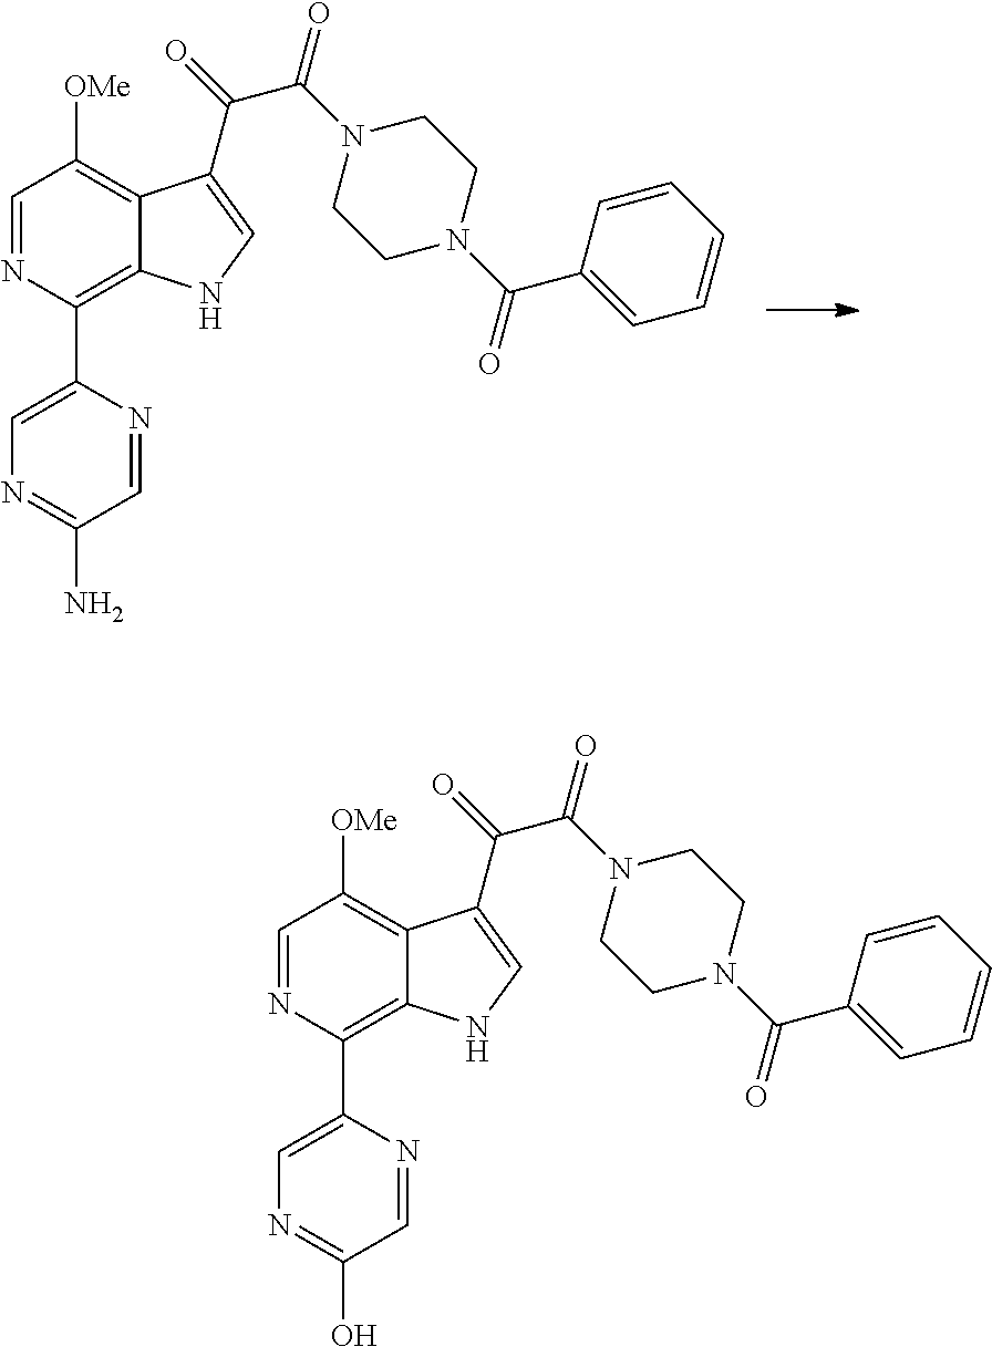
C1=NC(C2=CN=C(N)C=N2)=C2C(=C1[OMe])C(C(=O)C(N1CCN(C(=O)C3=CC=CC=C3)CC1)=O)=CN2.C1=NC(C2=CN=C(O)C=N2)=C2C(=C1[OMe])C(C(=O)C(N1CCN(C(=O)C3=CC=CC=C3)CC1)=O)=CN2
